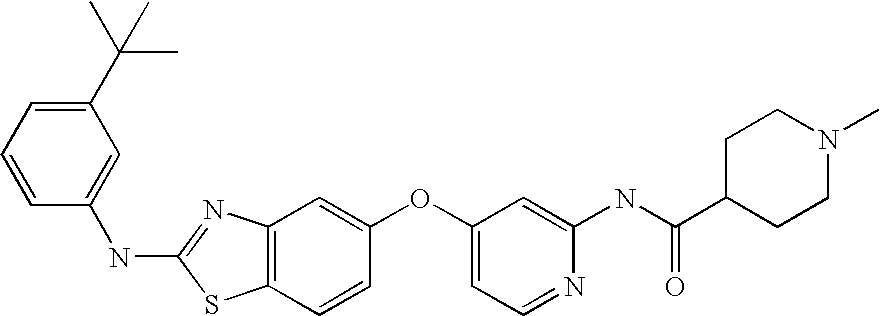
C1(C(C)(C)C)=CC=CC(NC2=NC3=C(S2)C=CC(OC2=CC=NC(NC(C4CCN(C)CC4)=O)=C2)=C3)=C1
